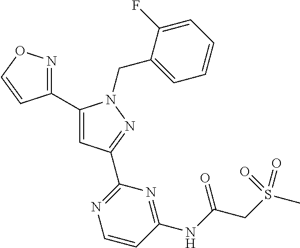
C1(C2=NOC=C2)=CC(C2=NC=CC(NC(=O)CS(C)(=O)=O)=N2)=NN1CC1=CC=CC=C1F
